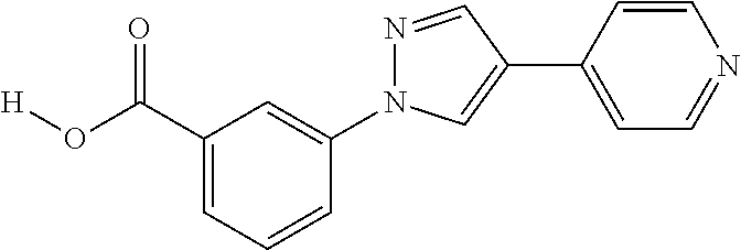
C1=CC(C2=CN(C3=CC(C(O[H])=O)=CC=C3)N=C2)=CC=N1
